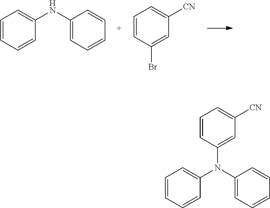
C1=CC=CC(NC2=CC=CC=C2)=C1.C1=CC(Br)=CC([CN])=C1.C1=CC=CC(N(C2=CC=CC=C2)C2=CC([CN])=CC=C2)=C1
